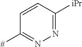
C1=CC([iPr])=NN=C1[#]
